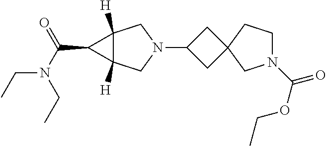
C1C(N2CC3([H])C([H])(C2)C3C(N(CC)CC)=O)CC12CN(C(OCC)=O)CC2
